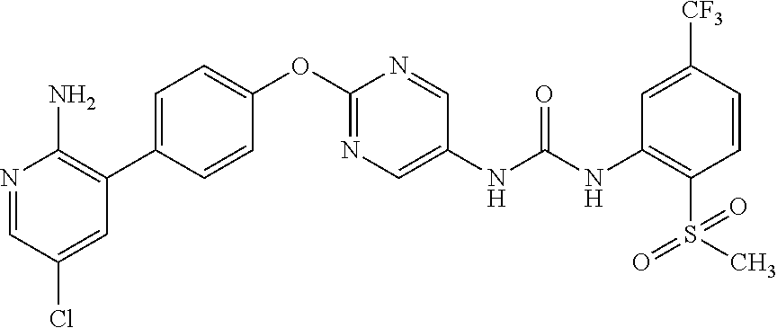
C1(OC2=NC=C(NC(NC3=C(S(C)(=O)=O)C=CC([CF3])=C3)=O)C=N2)=CC=C(C2=C(N)N=CC(Cl)=C2)C=C1
